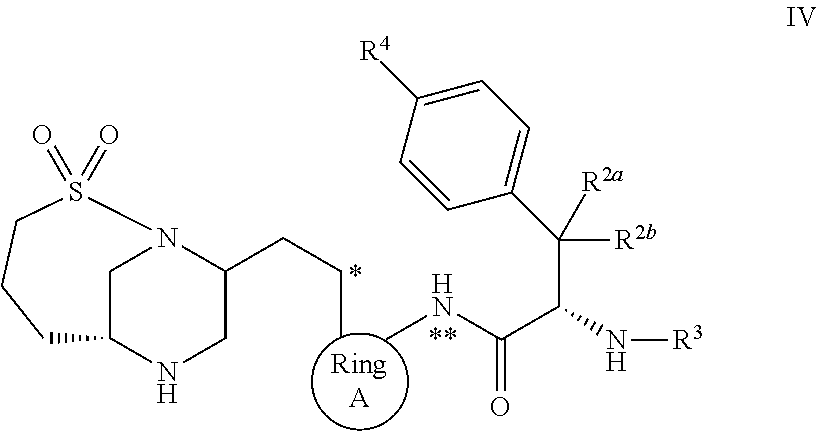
[RingA].CNC(=O)C(C([R2b])([R2a])C1=CC=C([R4])C=C1)N[R3].CCCC1N2CC(NC1)CCCS2(=O)=O
